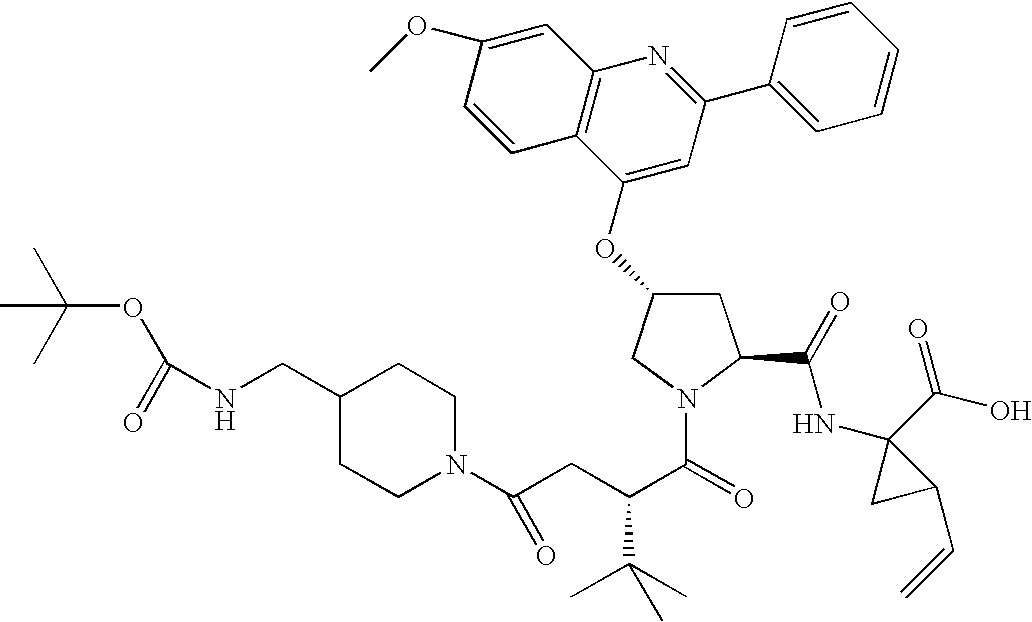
COC1=CC2=C(C=C1)C(OC1CC(C(=O)NC3(C(=O)O)CC3C=C)N(C(C(C(C)(C)C)CC(=O)N3CCC(CNC(OC(C)(C)C)=O)CC3)=O)C1)=CC(C1=CC=CC=C1)=N2
